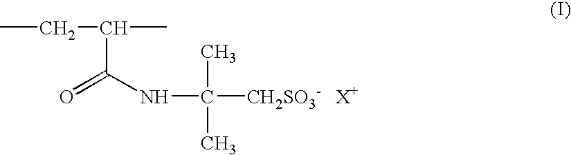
CCC(C)C(=O)NC(C)(C)[CH2SO3-].[X+]
